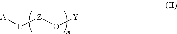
[A][L][Z]O[Y]
